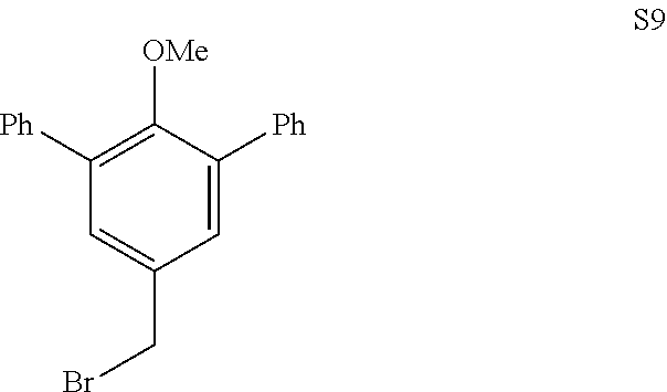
C1=C(CBr)C=C([Ph])C([OMe])=C1[Ph]
